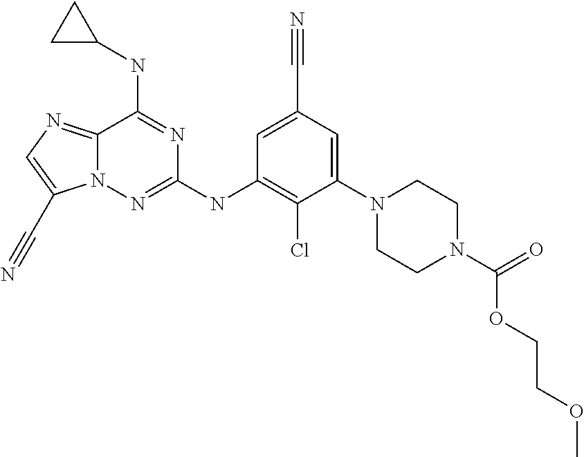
C12=NC=C(C#N)N1N=C(NC1=C(Cl)C(N3CCN(C(=O)OCCOC)CC3)=CC(C#N)=C1)N=C2NC1CC1
